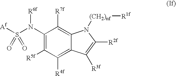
[Af]S(N(C1=C([R5f])C([R4f])=C2C(=C1[R7f])N([(CH2)nf][R1f])C([R2f])=C2[R3f])[R6f])(=O)=O
